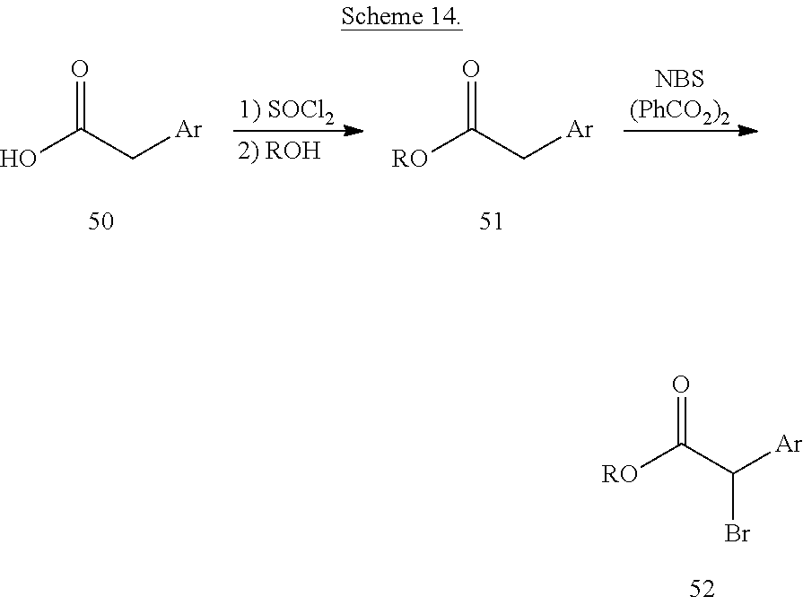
[RO]C(C[Ar])=O.OC(C[Ar])=O.[RO]C(C([Ar])Br)=O
